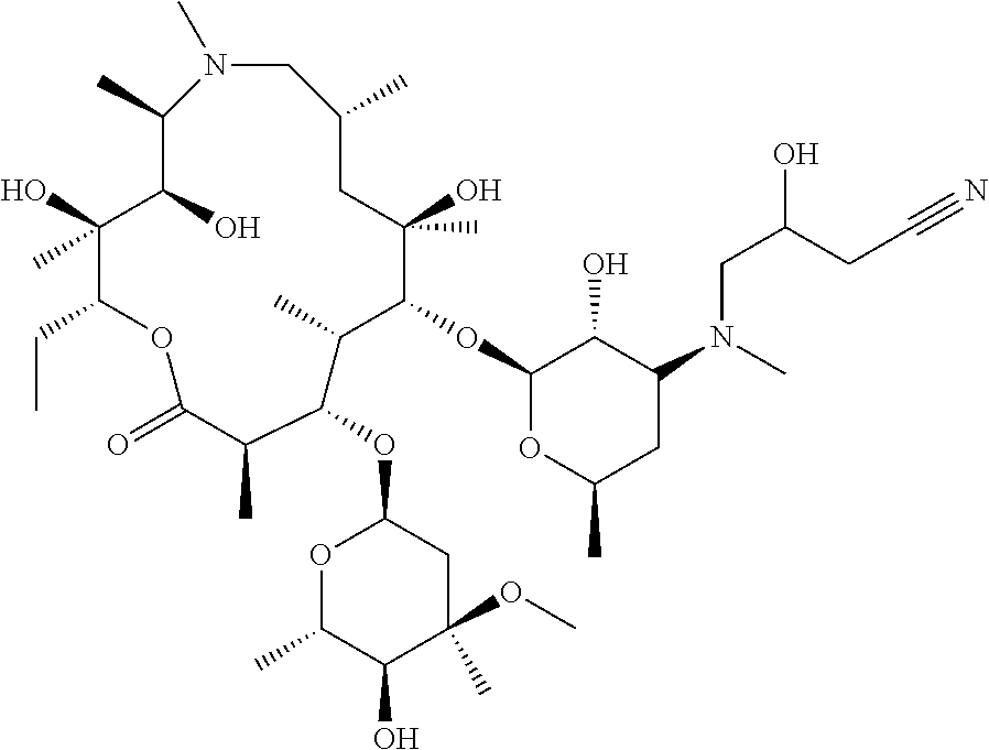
N1(C)CC(C)CC(O)(C)C(OC2OC(C)CC(N(CC(CC#N)O)C)C2O)C(C)C(OC2OC(C)C(O)C(C)(OC)C2)C(C)C(=O)OC(CC)C(O)(C)C(O)C1C
